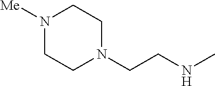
N1([Me])CCN(CCNC)CC1
